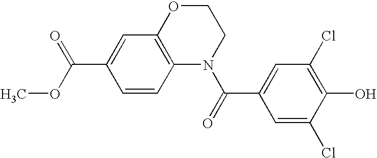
C1OC2=C(N(C(=O)C3=CC(Cl)=C(O)C(Cl)=C3)C1)C=CC(C(OC)=O)=C2
